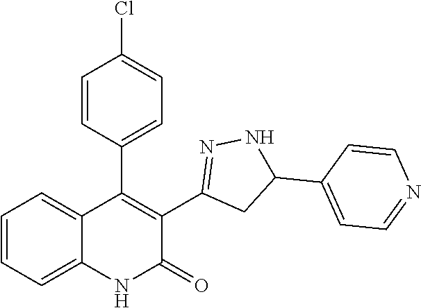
C1=CC=C2C(=C1)C(C1=CC=C(Cl)C=C1)=C(C1=NNC(C3=CC=NC=C3)C1)C(=O)N2
